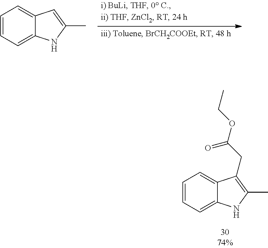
C1=CC=C2C(=C1)C(CC(OCC)=O)=C(C)N2.C1=CC=C2C(=C1)C=C(C)N2
